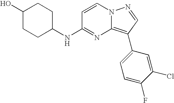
C1(O)CCC(NC2=NC3=C(C4=CC=C(F)C(Cl)=C4)C=NN3C=C2)CC1
